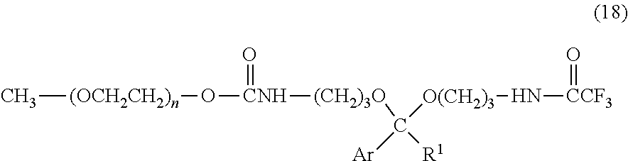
C[(OCH2CH2)n]O[CNH]([(CH2)3O]C([Ar])([O(CH2)3]N[CCF3]=O)[R1])=O
